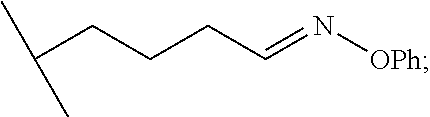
C(CCCC=N[OPh])(C)C
